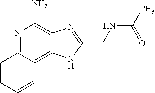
C1=CC=CC2=C3C(=C(N)N=C12)N=C(CNC(C)=O)N3
